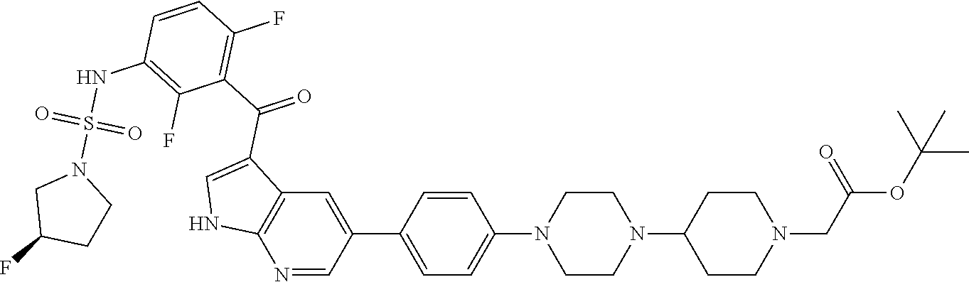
C1(C2=CC3=C(N=C2)NC=C3C(C2=C(F)C=CC(NS(N3CC(F)CC3)(=O)=O)=C2F)=O)=CC=C(N2CCN(C3CCN(CC(OC(C)(C)C)=O)CC3)CC2)C=C1
